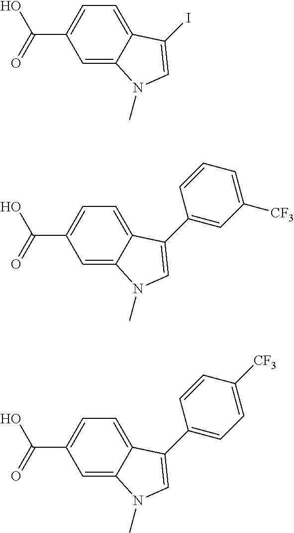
C1=C2C(=CC(C(=O)O)=C1)N(C)C=C2I.C1=C2C(=CC(C(=O)O)=C1)N(C)C=C2C1=CC([CF3])=CC=C1.C1=C2C(=CC(C(=O)O)=C1)N(C)C=C2C1=CC=C([CF3])C=C1
